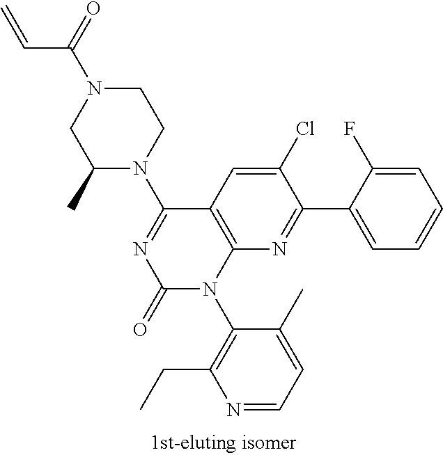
C1(C)N(C2=NC(=O)N(C3=C(CC)N=CC=C3C)C3=C2C=C(Cl)C(C2=CC=CC=C2F)=N3)CCN(C(C=C)=O)C1
